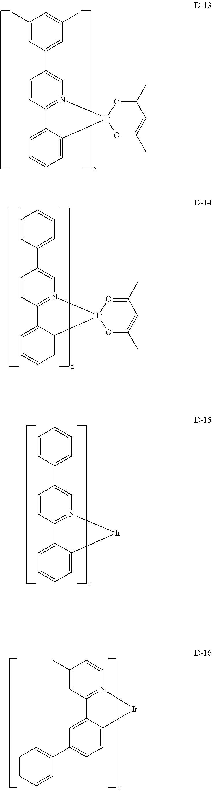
C1=C2C(=CC=C1)C1=N(C=C(C3=CC(C)=CC(C)=C3)C=C1)[Ir]21OC(C)=CC(C)=O1.C1=C2C(=CC=C1)C1=N(C=C(C3=CC=CC=C3)C=C1)[Ir]21OC(C)=CC(C)=O1.C1=C2C(=CC=C1)C1=N(C=C(C3=CC=CC=C3)C=C1)[Ir]2.C1=CC(C)=CC2=N1[Ir]C1=CC=C(C3=CC=CC=C3)C=C21
